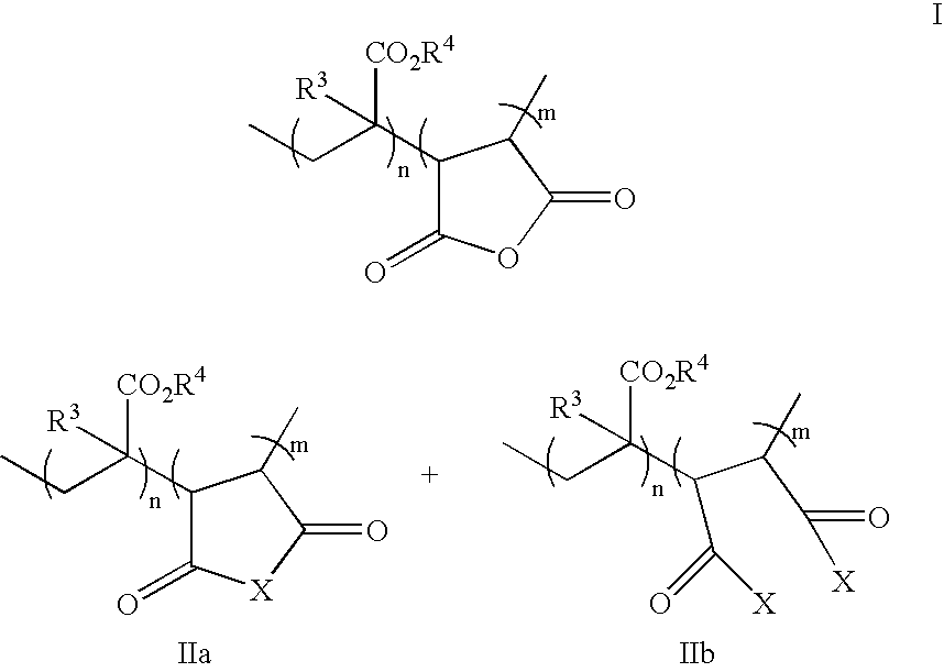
C1(C(CC)([CO2R4])[R3])C(=O)OC(=O)C1C.C1(C(CC)([CO2R4])[R3])C(=O)[X]C(=O)C1C.C(C(C)C(C(CC)([CO2R4])[R3])C(=O)[X])(=O)[X]
